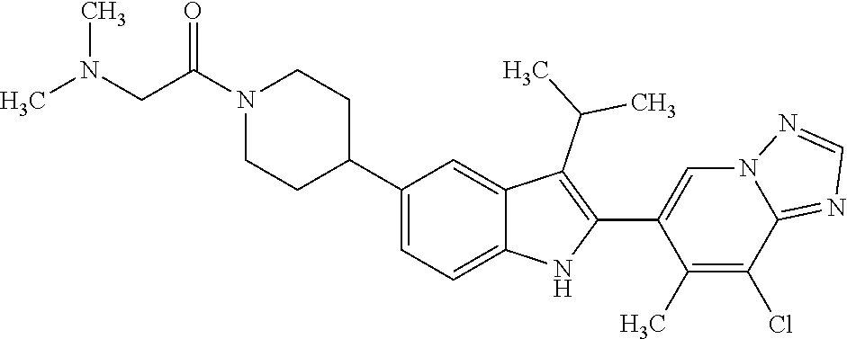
N1(C(CN(C)C)=O)CCC(C2=CC=C3C(=C2)C(C(C)C)=C(C2=CN4C(=NC=N4)C(Cl)=C2C)N3)CC1
